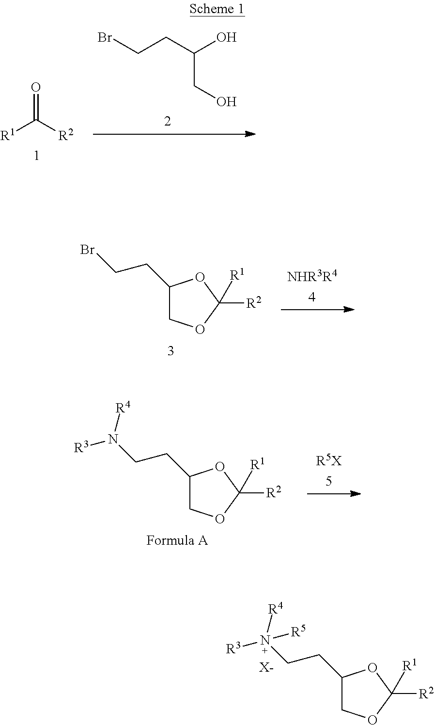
O=C([R2])[R1].BrCCC(O)CO.C1(CCBr)COC([R2])([R1])O1.C1(CCN([R3])[R4])COC([R2])([R1])O1.C1(CCN([R3])([R4])[R5])COC([R2])([R1])O1.[X-]
